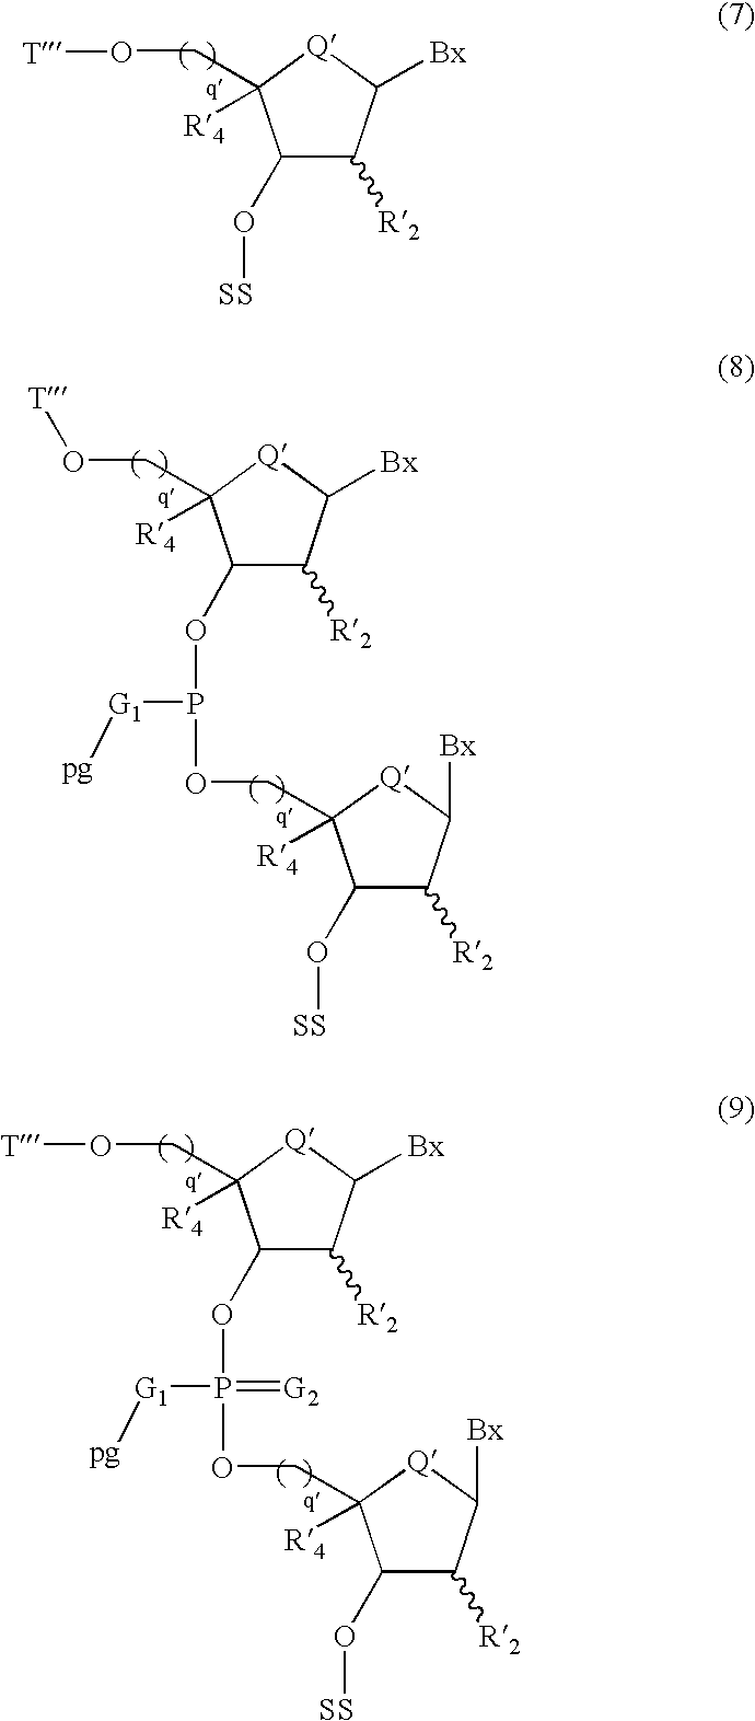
C1([R2])C(OP([G1][pg])(=[G2])OCC2([R4])C(O[SS])C([R2])C([Bx])[Q]2)C(CO[T])([R4])[Q]C1[Bx].C1([R2])C(OP([G1][pg])OCC2([R4])C(O[SS])C([R2])C([Bx])[Q]2)C(CO[T])([R4])[Q]C1[Bx].C1([R2])C(O[SS])C(CO[T])([R4])[Q]C1[Bx]
